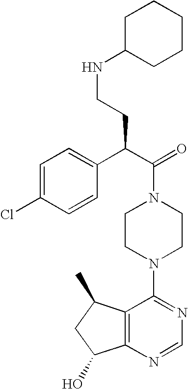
C(N1CCN(C2=NC=NC3=C2C(C)CC3O)CC1)(C(C1=CC=C(Cl)C=C1)CCNC1CCCCC1)=O
